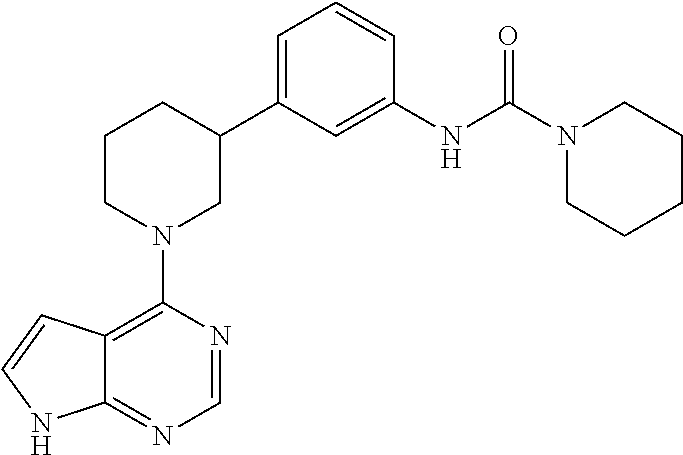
C12=C(N3CC(C4=CC=CC(NC(N5CCCCC5)=O)=C4)CCC3)N=CN=C1NC=C2
